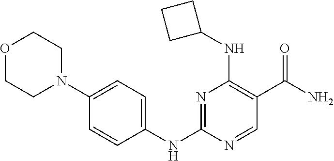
N1=C(NC2=CC=C(N3CCOCC3)C=C2)N=CC(C(N)=O)=C1NC1CCC1
